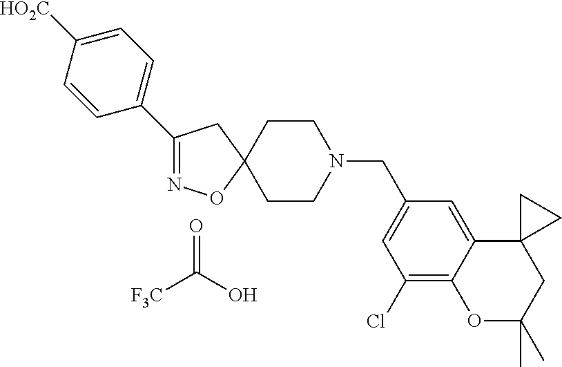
C1(C2=CC=C([HO2C])C=C2)=NOC2(C1)CCN(CC1=CC(Cl)=C3C(=C1)C1(CC(C)(C)O3)CC1)CC2.O=C(O)[F3C]
